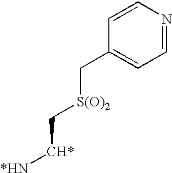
C1=CN=CC=C1C[S(O)2]C[CH*][*HN]
